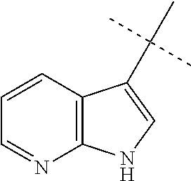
C1=CC2=C(N=C1)NC=C2C(C)(C)C
